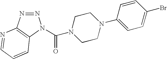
N1=NC2=C(N1C(=O)N1CCN(C3=CC=C(Br)C=C3)CC1)C=CC=N2
